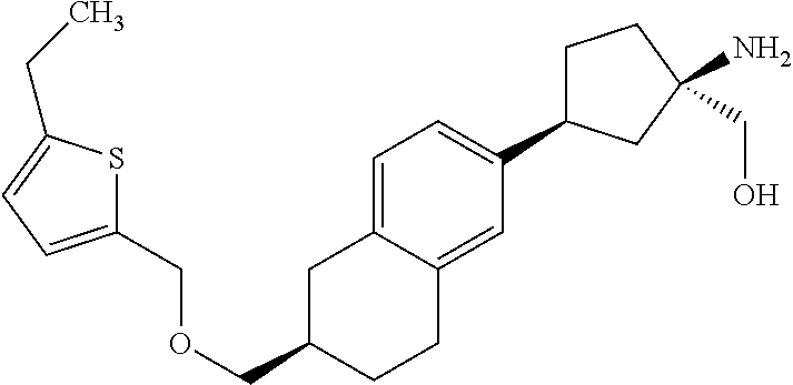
C1=C2C(=CC(C3CCC(CO)(N)C3)=C1)CCC(COCC1=CC=C(CC)S1)C2
